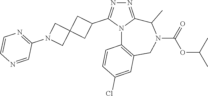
N1=C2N(C(C3CC4(C3)CN(C3=NC=CN=C3)C4)=N1)C1=C(CN(C(OC(C)C)=O)C2C)C=C(Cl)C=C1
